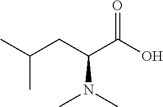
CC(CC(C(O)=O)N(C)C)C
